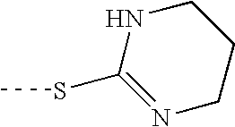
C1(SC)=NCCCN1
